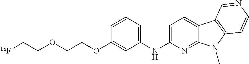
C1=C(NC2=CC=CC(OCCOCC[18F])=C2)N=C2C(=C1)C1=C(N2C)C=CN=C1
